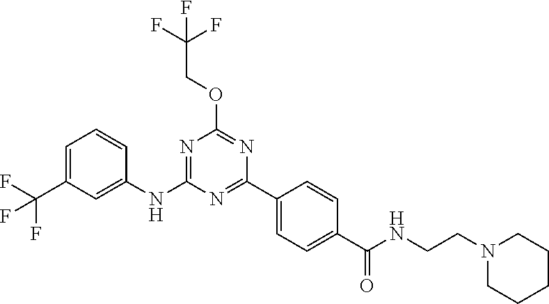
C1(OCC(F)(F)F)=NC(C2=CC=C(C(NCCN3CCCCC3)=O)C=C2)=NC(NC2=CC(C(F)(F)F)=CC=C2)=N1
